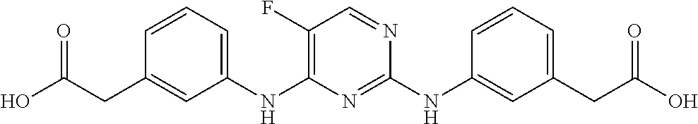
C1=CC=C(NC2=C(F)C=NC(NC3=CC(CC(=O)O)=CC=C3)=N2)C=C1CC(=O)O
